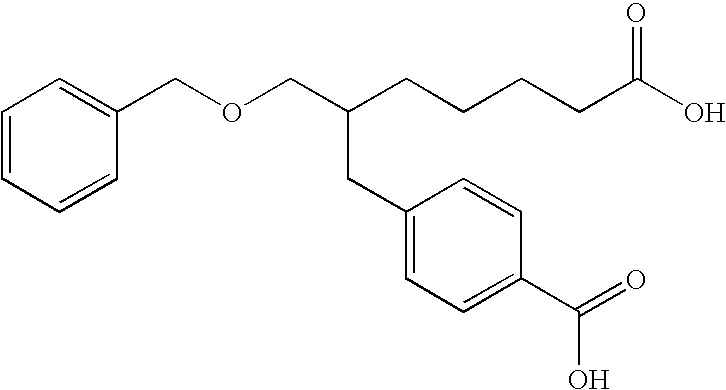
C(OCC(CCCCC(O)=O)CC1=CC=C(C(=O)O)C=C1)C1=CC=CC=C1
